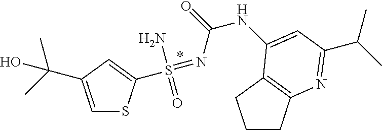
C1=C(C(C)(C)O)C=C(S(=NC(NC2=CC(C(C)C)=NC3=C2CCC3)=O)(N)=O)S1
